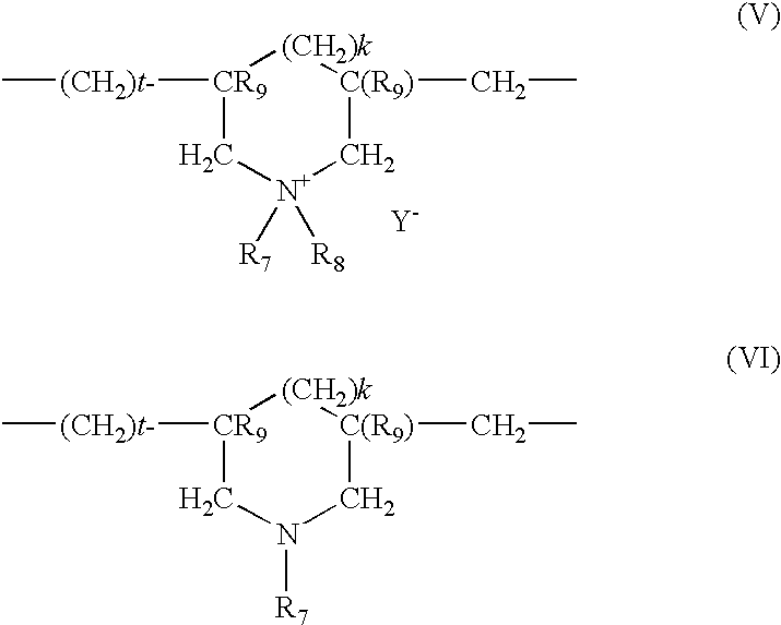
[CR9]1([(CH2)t-]C)CN([R7])C[C(R9)](CC)[(CH2)k]1.[CR9]1([(CH2)t-]C)C[N+]([R7])([R8])C[C(R9)](CC)[(CH2)k]1.[Y]
